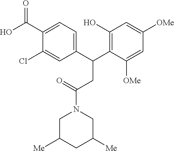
C1(C(C2=C(O)C=C([OMe])C=C2[OMe])CC(N2CC([Me])CC([Me])C2)=O)=CC=C(C(O)=O)C(Cl)=C1
